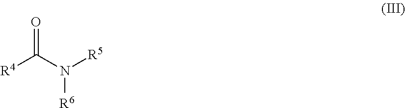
[R4]C(N([R5])[R6])=O
